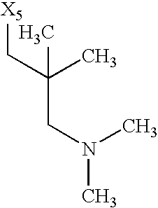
C(CN(C)C)(C)(C[X5])C
